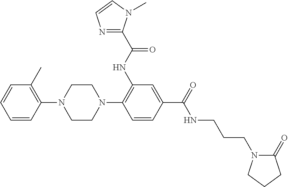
C1=CC=CC(N2CCN(C3=C(NC(C4=NC=CN4C)=O)C=C(C(=O)NCCCN4C(=O)CCC4)C=C3)CC2)=C1C
